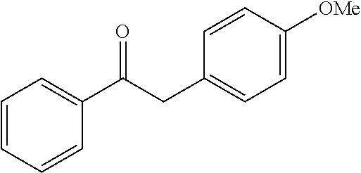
C1=CC=CC(C(CC2=CC=C([OMe])C=C2)=O)=C1
